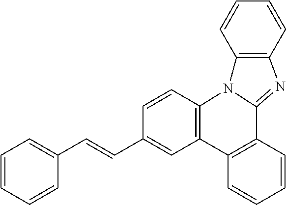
C1(C=CC2=CC3=C(C=C2)N2C(=NC4=C2C=CC=C4)C2=C3C=CC=C2)=CC=CC=C1
